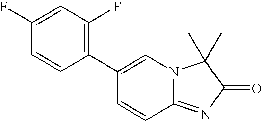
C12=NC(=O)C(C)(C)N1C=C(C1=C(F)C=C(F)C=C1)C=C2
